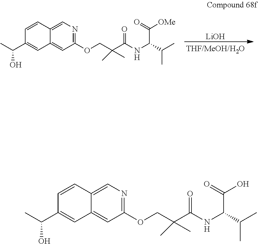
[LiOH].C1=CC2=CN=C(OCC(C(NC(C(=O)[OMe])C(C)C)=O)(C)C)C=C2C=C1C(C)O.C1=CC2=CN=C(OCC(C(NC(C(=O)O)C(C)C)=O)(C)C)C=C2C=C1C(C)O
